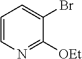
C1=CN=C([OEt])C(Br)=C1
